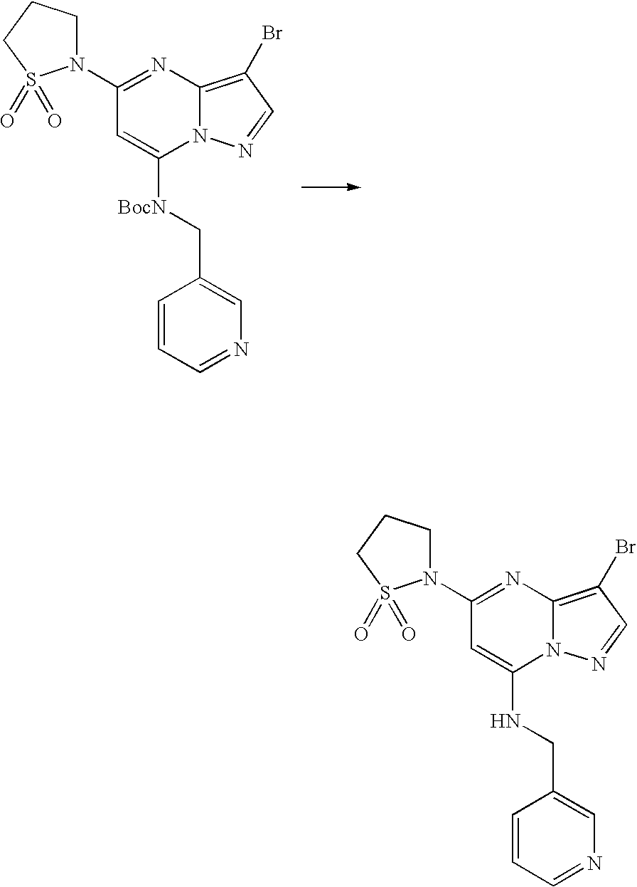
C1=C(NCC2=CN=CC=C2)N2C(=C(Br)C=N2)N=C1N1CCCS1(=O)=O.C1=C([BocN]CC2=CN=CC=C2)N2C(=C(Br)C=N2)N=C1N1CCCS1(=O)=O
